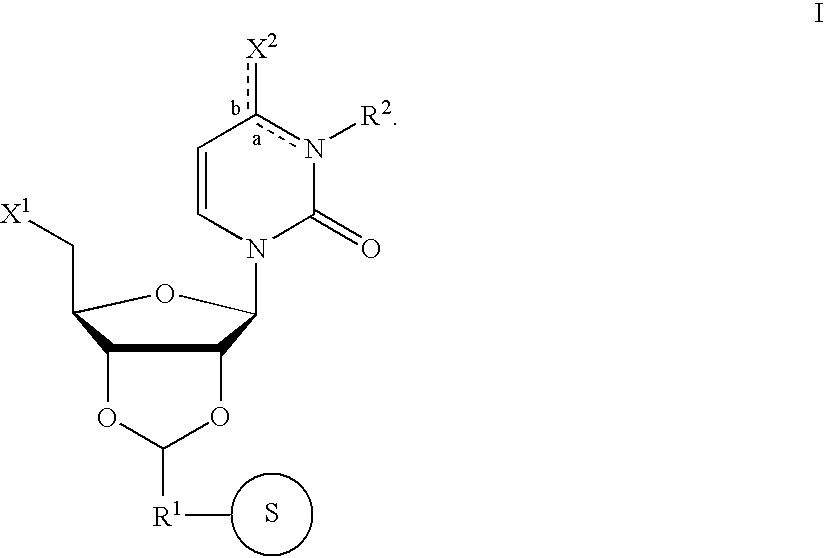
C1([R1]C)OC2C(C(C[X1])OC2N2C(=O)n([R2])c([X2])C=C2)O1.S
